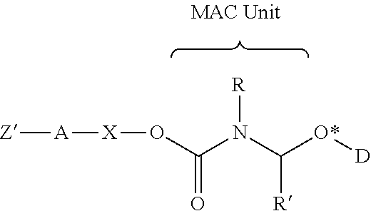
[X](OC(N(C([O*][D])[R])[R])=O)[A][Z]
